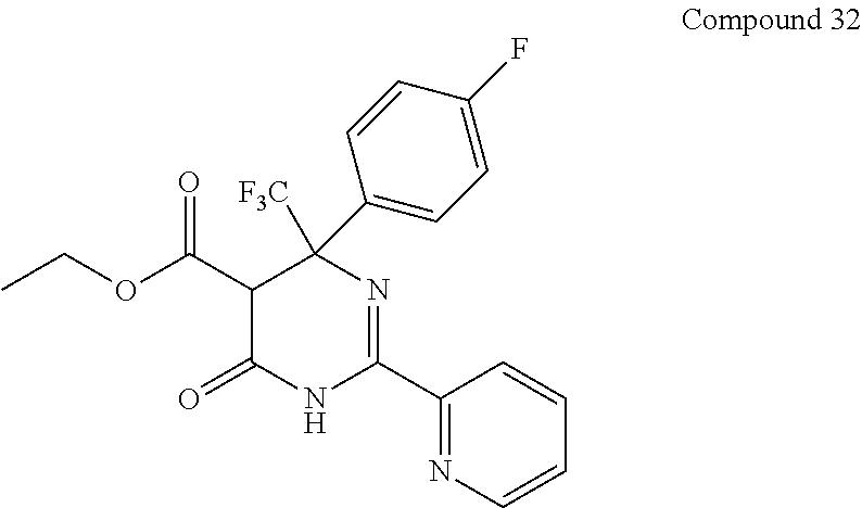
[F3C]C1(C2=CC=C(F)C=C2)C(C(OCC)=O)C(=O)NC(C2=NC=CC=C2)=N1
